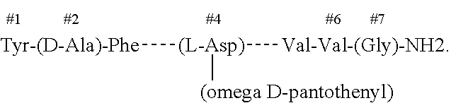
[Tyr-(D-Ala)-Phe][(L-Asp)]([Val-Val-(Gly)-NH2])[(omega D-pantothenyl)]
